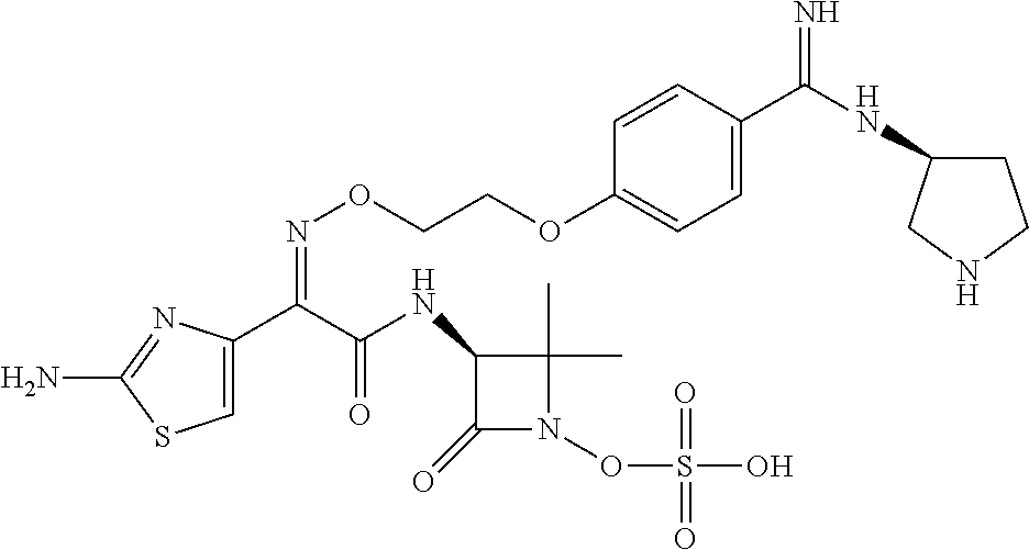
C1=C(C(C(NC2C(=O)N(OS(O)(=O)=O)C2(C)C)=O)=NOCCOC2=CC=C(C(NC3CCNC3)=N)C=C2)N=C(N)S1
